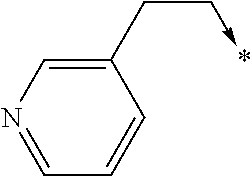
C1(CC->*)=CN=CC=C1
